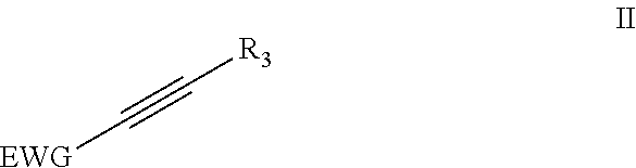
C(#C[R3])[EWG]
